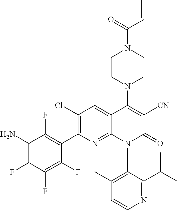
FC1=C(C2=C(Cl)C=C3C(=N2)N(C2=C(C)C=CN=C2C(C)C)C(=O)C([CN])=C3N2CCN(C(=O)C=C)CC2)C(F)=C(F)C(F)=C1N
